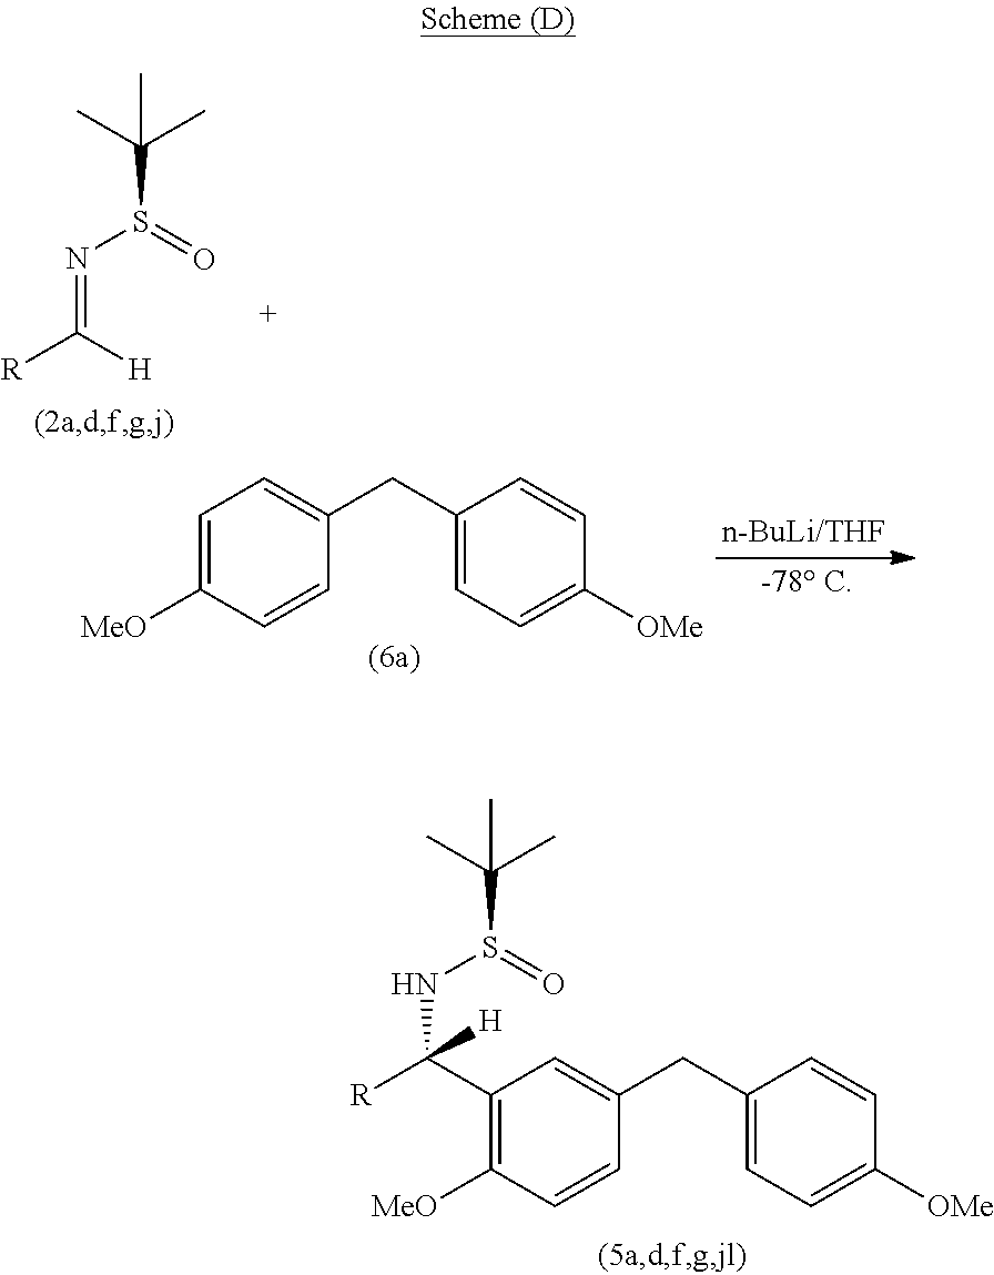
C1=C([MeO])C=CC(CC2=CC=C([OMe])C=C2)=C1.N(=C([R])[H])S(=O)C(C)(C)C.N(C([R])(C1=C([MeO])C=CC(CC2=CC=C([OMe])C=C2)=C1)[H])S(=O)C(C)(C)C
